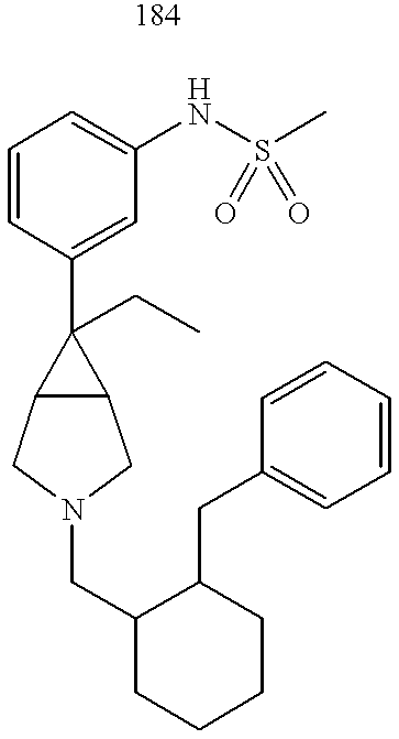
C1=CC(C2(CC)C3C2CN(CC2C(CC4=CC=CC=C4)CCCC2)C3)=CC(NS(C)(=O)=O)=C1
